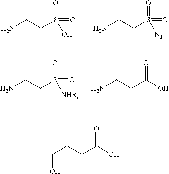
NCCS(=O)(=O)O.NCCS(=O)(=O)[N3].NCCS(=O)(=O)[NHR6].NCCC(=O)O.C(CCC(=O)O)O
